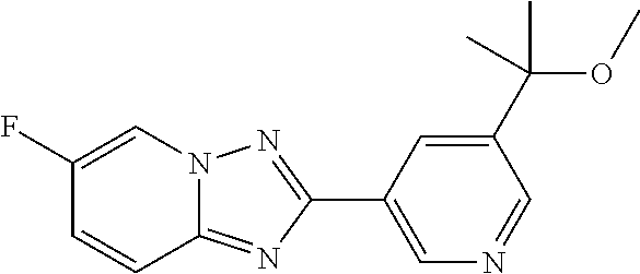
N12C(=NC(C3=CN=CC(C(OC)(C)C)=C3)=N1)C=CC(F)=C2
